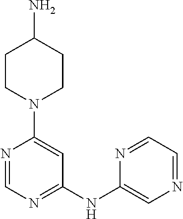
N1=CN=C(NC2=CN=CC=N2)C=C1N1CCC(N)CC1
